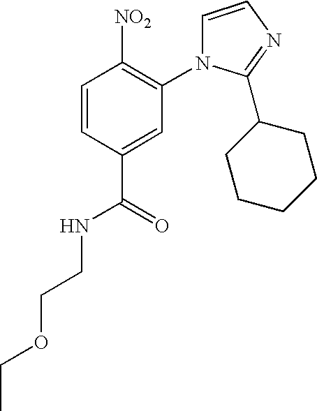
C1=CC(C(=O)NCCOCC)=CC(N2C=CN=C2C2CCCCC2)=C1[NO2]
